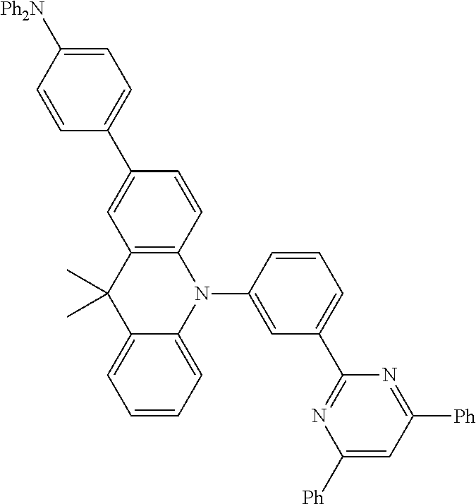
C1=C([Ph2N])C=CC(C2=CC3=C(C=C2)N(C2=CC(C4=NC([Ph])=CC([Ph])=N4)=CC=C2)C2=CC=CC=C2C3(C)C)=C1
